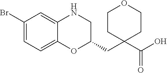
C1(CC2(C(O)=O)CCOCC2)CNC2=CC(Br)=CC=C2O1
